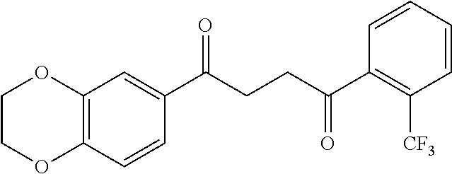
C12=C(C=CC(C(CCC(C3=C([CF3])C=CC=C3)=O)=O)=C1)OCCO2
